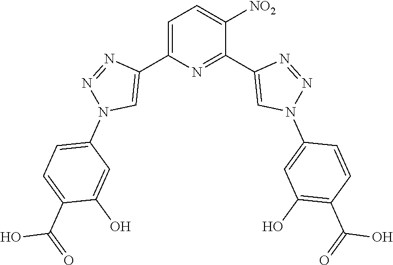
C1=C(C2=CN(C3=CC=C(C(=O)O)C(O)=C3)N=N2)N=C(C2=CN(C3=CC(O)=C(C(=O)O)C=C3)N=N2)C([NO2])=C1
